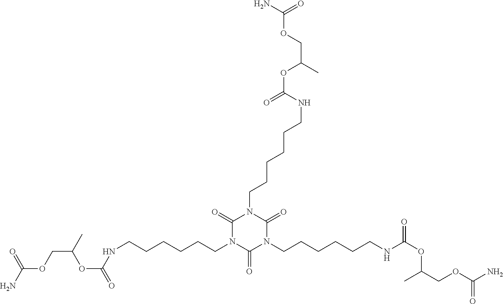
C1(=O)N(CCCCCCNC(=O)OC(COC(=O)N)C)C(=O)N(CCCCCCNC(OC(C)COC(=O)N)=O)C(=O)N1CCCCCCNC(=O)OC(C)COC(=O)N
